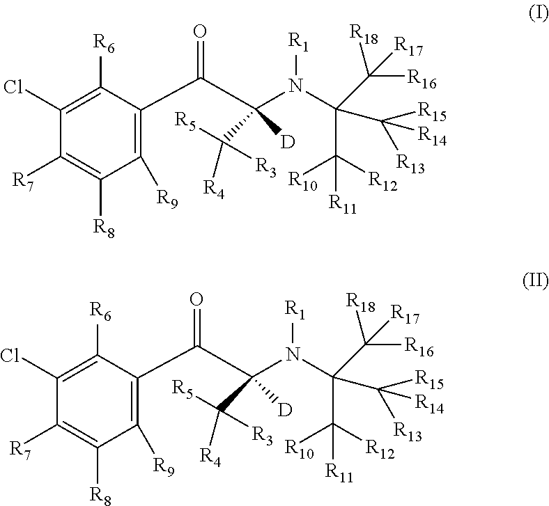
C1(Cl)=C([R6])C(C(C(N(C(C([R18])([R16])[R17])(C([R12])([R10])[R11])C([R14])([R15])[R13])[R1])([D])C([R5])([R3])[R4])=O)=C([R9])C([R8])=C1[R7].C1(Cl)=C([R6])C(C(C(N(C(C([R18])([R16])[R17])(C([R12])([R10])[R11])C([R14])([R15])[R13])[R1])([D])C([R5])([R3])[R4])=O)=C([R9])C([R8])=C1[R7]
